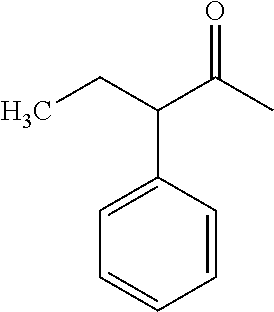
C1=CC(C(CC)C(=O)C)=CC=C1
